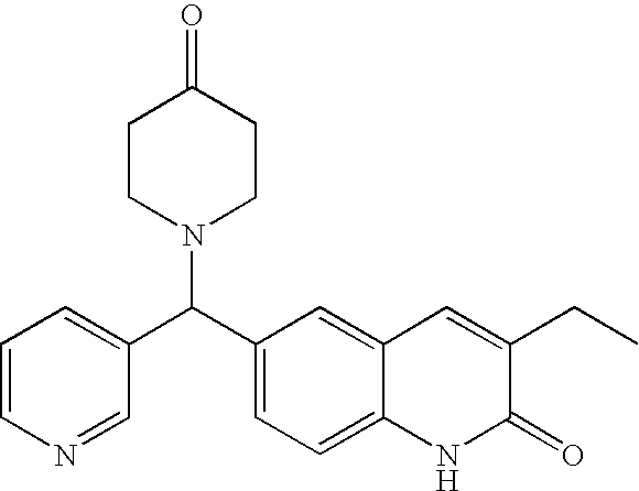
C1(C(C2=CC=C3C(=C2)C=C(CC)C(=O)N3)N2CCC(=O)CC2)=CC=CN=C1
